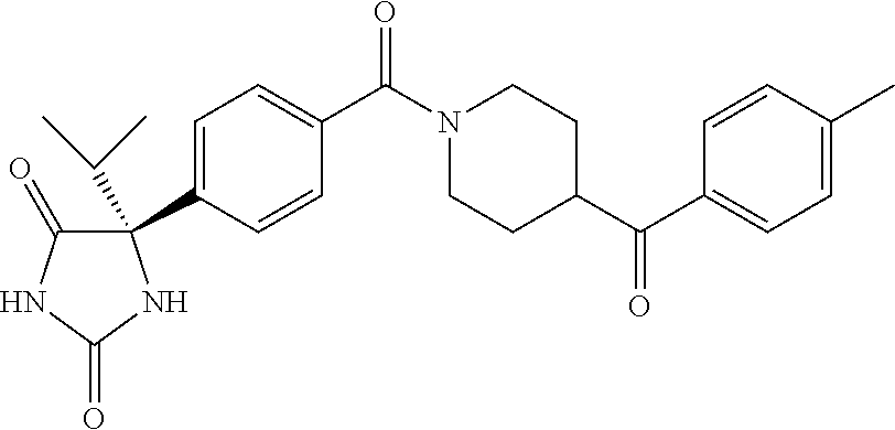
C1=C(C2(C(C)C)C(=O)NC(=O)N2)C=CC(C(N2CCC(C(C3=CC=C(C)C=C3)=O)CC2)=O)=C1
